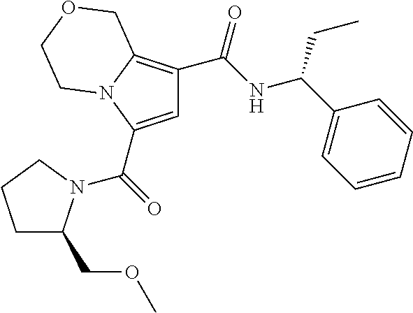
C1=C(C(=O)N2C(COC)CCC2)N2C(=C1C(NC(C1=CC=CC=C1)CC)=O)COCC2
